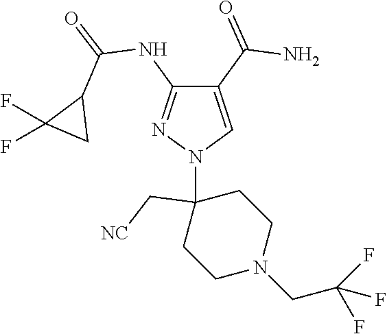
C1(C(=O)N)=CN(C2(C[NC])CCN(CC(F)(F)F)CC2)N=C1NC(=O)C1C(F)(F)C1
